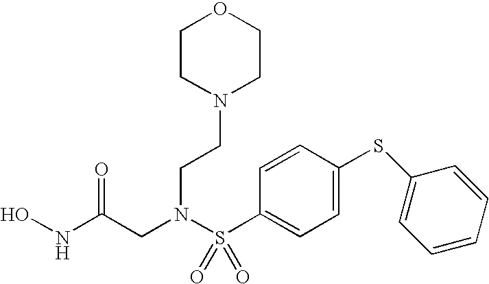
N(C(CN(S(C1=CC=C(SC2=CC=CC=C2)C=C1)(=O)=O)CCN1CCOCC1)=O)O
